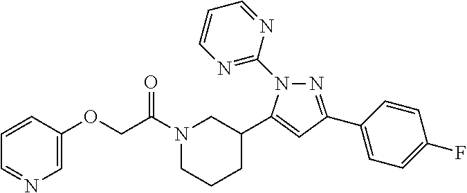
N1(C(COC2=CN=CC=C2)=O)CCCC(C2=CC(C3=CC=C(F)C=C3)=NN2C2=NC=CC=N2)C1
